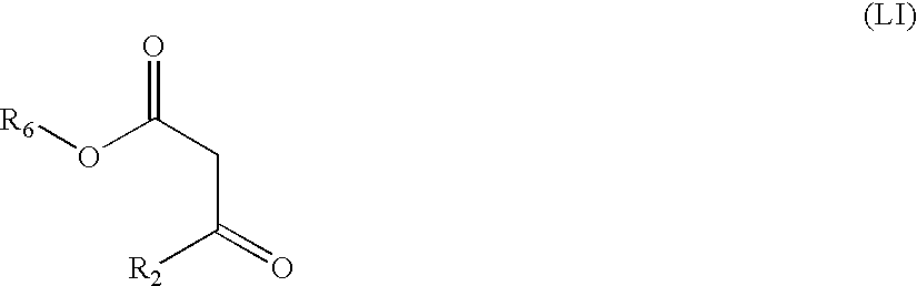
O(C(CC(=O)[R2])=O)[R6]
